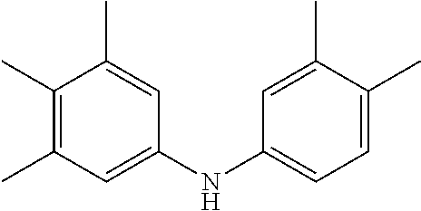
C1(C)=C(C)C=C(NC2=CC=C(C)C(C)=C2)C=C1C
